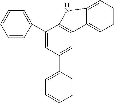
C1=CC=CC(C2=CC(C3=CC=CC=C3)=CC3=C2NC2=CC=CC=C32)=C1
